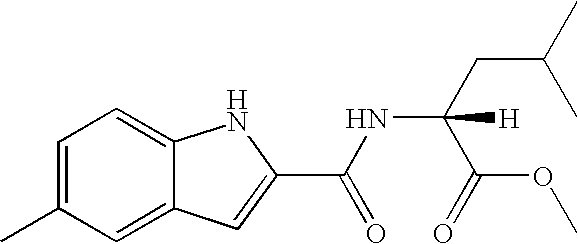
C1=C(C)C=C2C(=C1)NC(C(NC(CC(C)C)(C(OC)=O)[H])=O)=C2
